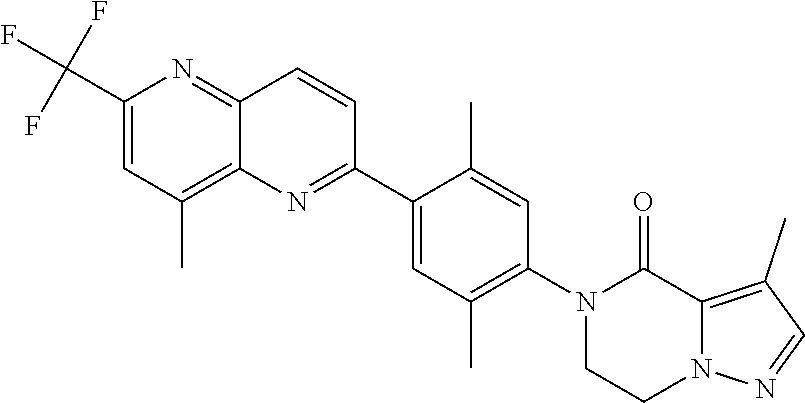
C1(C2=CC(C)=C(N3C(=O)C4=C(C)C=NN4CC3)C=C2C)=NC2=C(C)C=C(C(F)(F)F)N=C2C=C1
